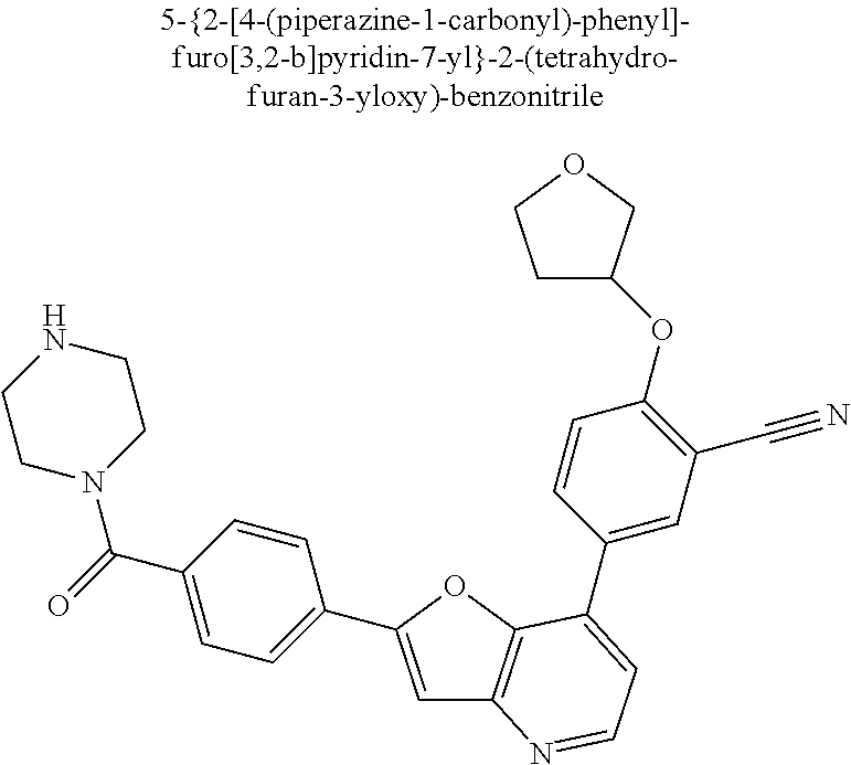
C1=C(C2=CC=C(C(=O)N3CCNCC3)C=C2)OC2=C1N=CC=C2C1=CC(C#N)=C(OC2CCOC2)C=C1
